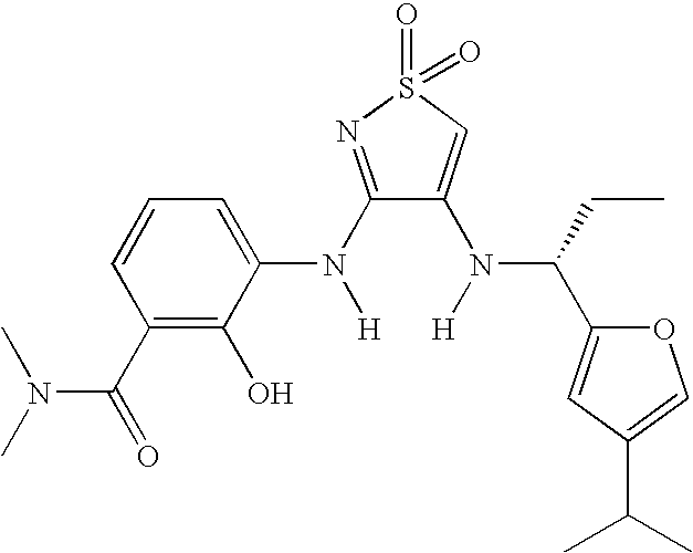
C1(N([H])C2=CC=CC(C(N(C)C)=O)=C2O)=NS(=O)(=O)C=C1N([H])C(CC)C1=CC(C(C)C)=CO1
